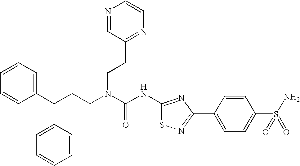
C1(C(CCN(C(NC2=NC(C3=CC=C(S(N)(=O)=O)C=C3)=NS2)=O)CCC2=NC=CN=C2)C2=CC=CC=C2)=CC=CC=C1
